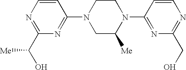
N1=C(C(O)[Me])N=C(N2CC([Me])N(C3=NC(CO)=NC=C3)CC2)C=C1
